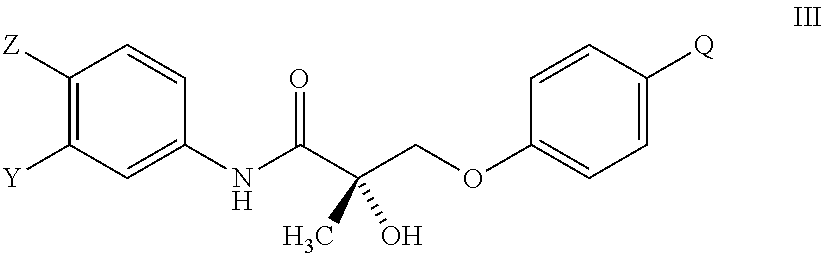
C1(NC(C(COC2=CC=C([Q])C=C2)(C)O)=O)=CC([Y])=C([Z])C=C1
